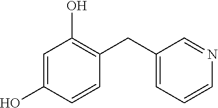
C1=C(O)C=CC(CC2=CC=CN=C2)=C1O
